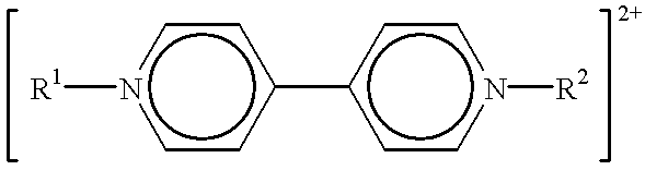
n1([R1])ccc(-c2ccn([R2])cc2)cc1
